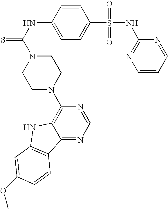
C1=C(S(=O)(=O)NC2=NC=CC=N2)C=CC(NC(=S)N2CCN(C3=C4C(=NC=N3)C3=C(N4)C=C(OC)C=C3)CC2)=C1
